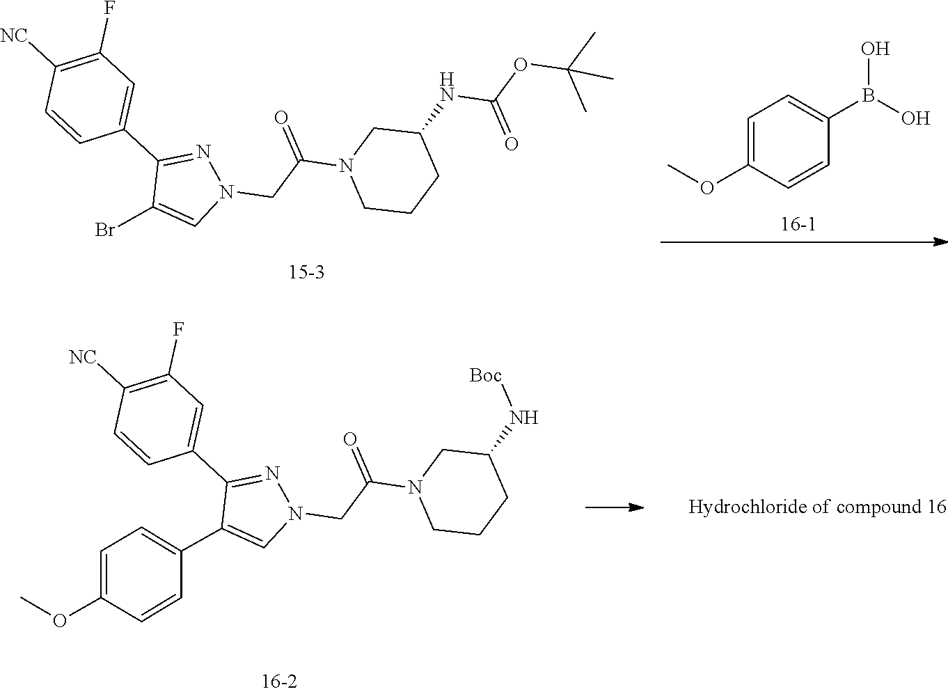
C1(C2=CC(F)=C([NC])C=C2)=NN(CC(N2CCCC(NC(=O)OC(C)(C)C)C2)=O)C=C1Br.OB(O)C1=CC=C(OC)C=C1.C1(C2=CC(F)=C([NC])C=C2)=NN(CC(N2CCCC(N[Boc])C2)=O)C=C1C1=CC=C(OC)C=C1
